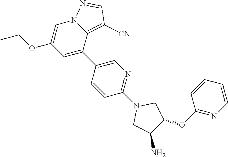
C1(OCC)=CN2C(=C([CN])C=N2)C(C2=CN=C(N3CC(N)C(OC4=NC=CC=C4)C3)C=C2)=C1
